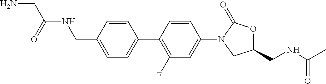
N(CC1=CC=C(C2=C(F)C=C(N3CC(CNC(C)=O)OC3=O)C=C2)C=C1)C(=O)CN
